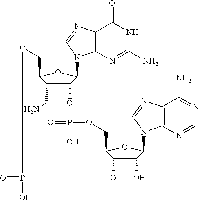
C12=C(N=C(N)NC1=O)N(C1C(OP(=O)(O)OCC3C(O)C(O)C(N4C5=C(C(N)=NC=N5)N=C4)O3)C(CN)C(CO)O1)C=N2.O=PO
